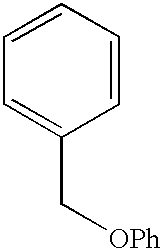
C1=CC=C(C[OPh])C=C1
